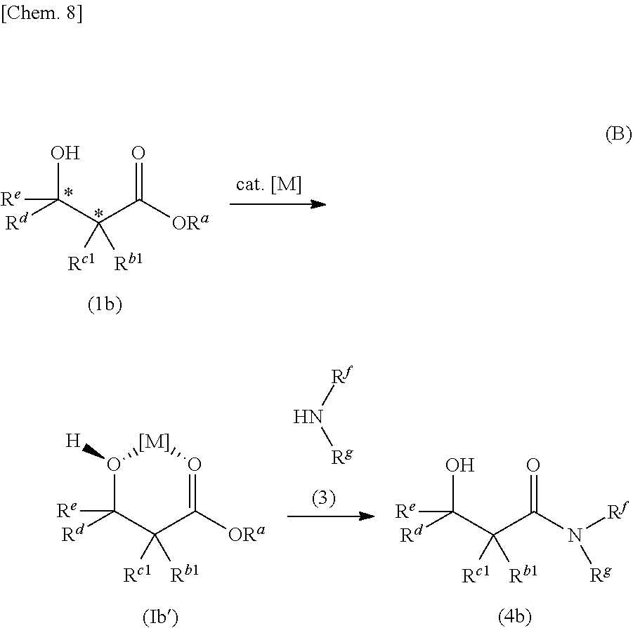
[Re]C(C(C([ORa])=O)([Rc1])[Rb1])([Rd])O.O1([H])C([Rd])([Re])C([Rc1])([Rb1])C([ORa])=O[[M]]1.[Rg]N[Rf].[Re]C(C(C(N([Rf])[Rg])=O)([Rc1])[Rb1])([Rd])O
